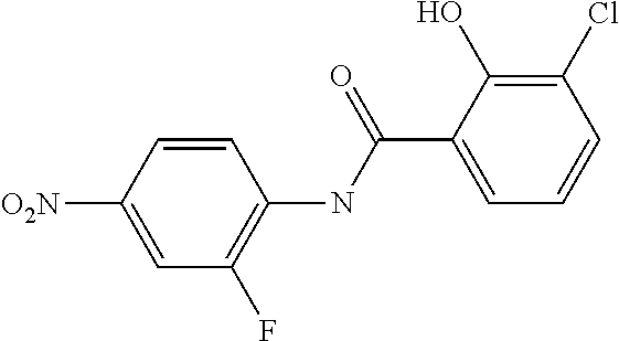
C1=C([O2N])C=CC(NC(C2=CC=CC(Cl)=C2O)=O)=C1F
